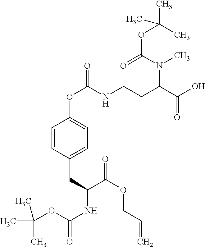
C1=CC(CC(NC(=O)OC(C)(C)C)C(OCC=C)=O)=CC=C1OC(=O)NCCC(N(C(OC(C)(C)C)=O)C)C(=O)O
